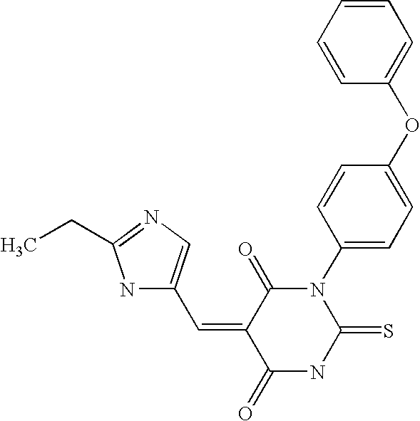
C1=CC(OC2=CC=C(N3C(=O)C(=CC4=CN=C(CC)N4)C(=O)NC3=S)C=C2)=CC=C1
